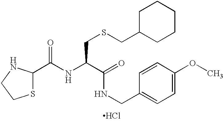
S1C(C(NC(C(=O)NCC2=CC=C(OC)C=C2)CSCC2CCCCC2)=O)NCC1.Cl
